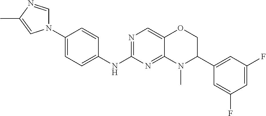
N1(C2=CC=C(NC3=NC=C4C(=N3)N(C)C(C3=CC(F)=CC(F)=C3)CO4)C=C2)C=NC(C)=C1
